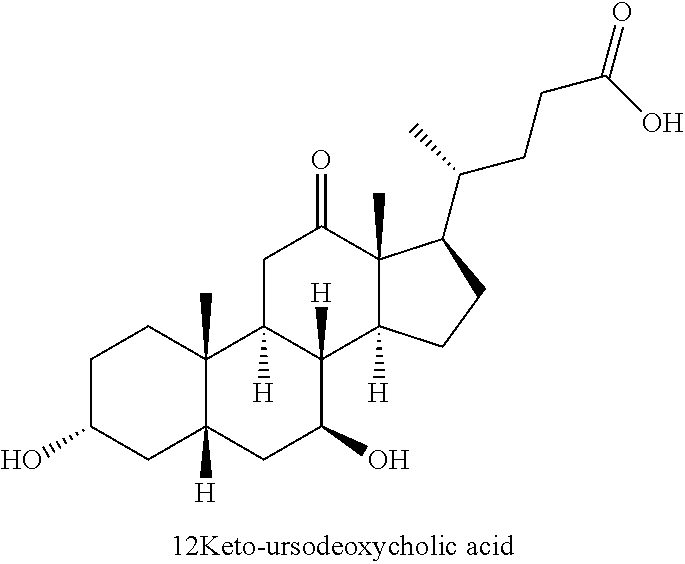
C1C(O)CC2([H])C(C)(C1)C1([H])C([H])(C(O)C2)C2([H])C(C)(C(=O)C1)C(C(CCC(=O)O)C)CC2
